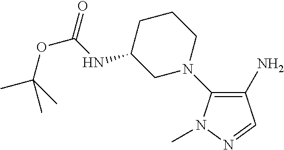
C1(N)=C(N2CC(NC(OC(C)(C)C)=O)CCC2)N(C)N=C1
